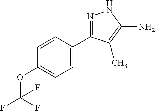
C1=CC(C2=NNC(N)=C2C)=CC=C1OC(F)(F)F
